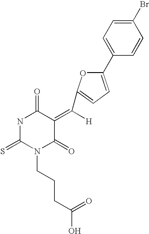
C1(Br)=CC=C(C2=CC=C(C(=C3C(=O)NC(=S)N(CCCC(O)=O)C3=O)[H])O2)C=C1
